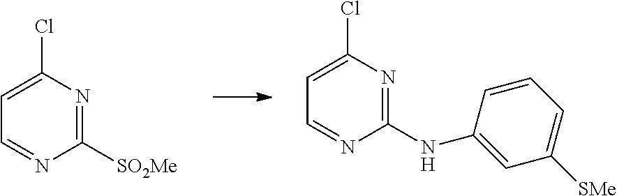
C1(Cl)=CC=NC([SO2Me])=N1.C1(Cl)=CC=NC(NC2=CC([SMe])=CC=C2)=N1
